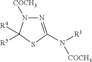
N1=C(N([R1])[COCH3])SC([R4])([R5])N1[COCH3]
